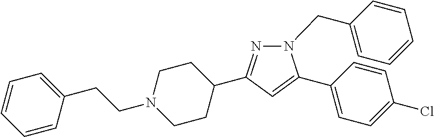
N1(CCC2=CC=CC=C2)CCC(C2=NN(CC3=CC=CC=C3)C(C3=CC=C(Cl)C=C3)=C2)CC1
